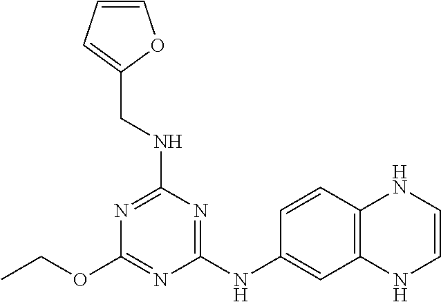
C1(NC2=CC3=C(C=C2)NC=CN3)=NC(NCC2=CC=CO2)=NC(OCC)=N1
